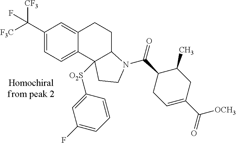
C1(C([F3C])([CF3])F)=CC=C2C(=C1)CCC1C2([O2S]C2=CC(F)=CC=C2)CCN1C(=O)C1CC=C(C(=O)[OCH3])CC1C
